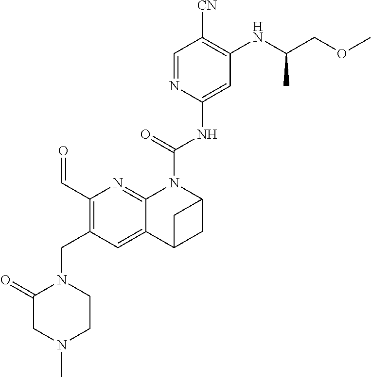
C(NC1=CC(NC(COC)C)=C([CN])C=N1)(=O)N1C2=NC(C=O)=C(CN3C(=O)CN(C)CC3)C=C2C2CC1C2
